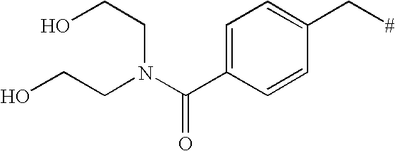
C1=C(C(N(CCO)CCO)=O)C=CC(C[#])=C1
